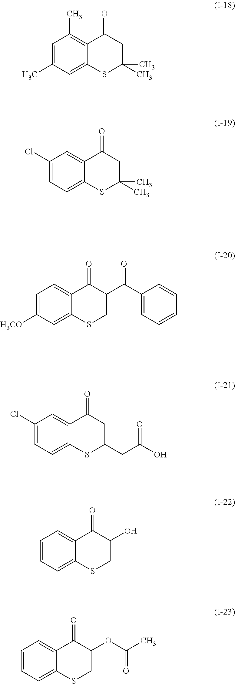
C1=C(C)C=C2C(=C1C)C(=O)CC(C)(C)S2.C1(Cl)=CC=C2C(=C1)C(=O)CC(C)(C)S2.C1=C([H3CO])C=C2C(=C1)C(=O)C(C(C1=CC=CC=C1)=O)CS2.C1(Cl)=CC=C2C(=C1)C(=O)CC(CC(O)=O)S2.C1=CC=C2C(=C1)C(=O)C(O)CS2.C1=CC=C2C(=C1)C(=O)C(OC(C)=O)CS2
